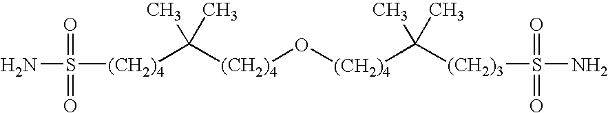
[(CH2)4](C(C)(C)[(CH2)4]S(N)(=O)=O)O[(CH2)4]C(C)(C)[(CH2)3]S(N)(=O)=O
